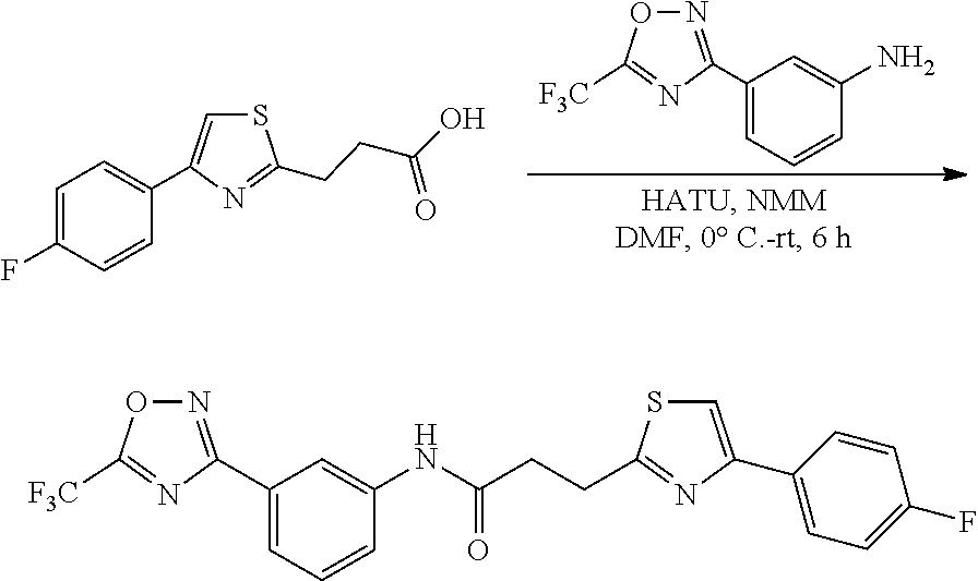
C1(C2=NOC([F3C])=N2)=CC=CC(N)=C1.C1=C(F)C=CC(C2=CSC(CCC(O)=O)=N2)=C1.N1=C(C2=CC=CC(NC(CCC3=NC(C4=CC=C(F)C=C4)=CS3)=O)=C2)N=C([F3C])O1
